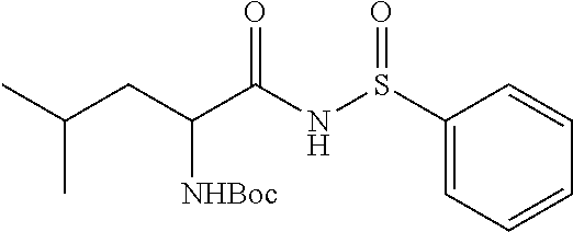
C1(S(NC(C(CC(C)C)[NHBoc])=O)=O)=CC=CC=C1
